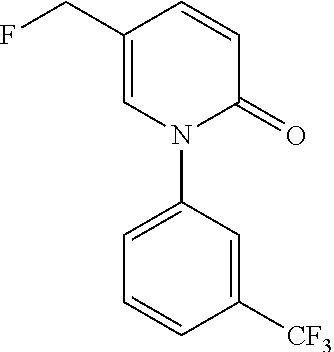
N1(C2=CC=CC([CF3])=C2)C(=O)C=CC(CF)=C1
